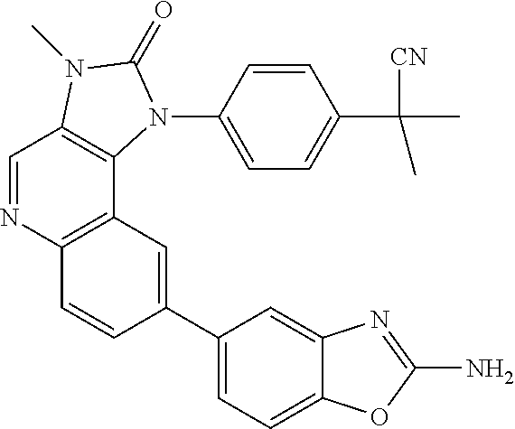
C1=NC2=C(C3=C1N(C)C(=O)N3C1=CC=C(C(C)([CN])C)C=C1)C=C(C1=CC=C3C(=C1)N=C(N)O3)C=C2
